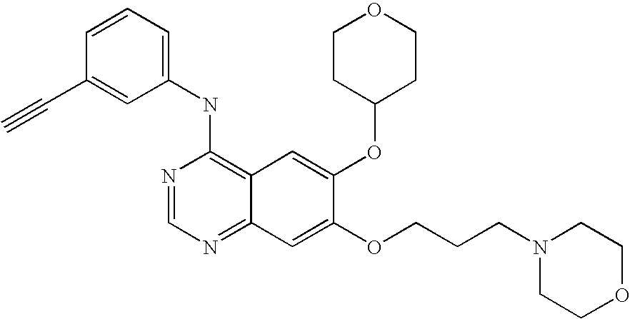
C1(NC2=C3C(=NC=N2)C=C(OCCCN2CCOCC2)C(OC2CCOCC2)=C3)=CC=CC(C#C)=C1
